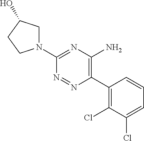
C1(N2CC(O)CC2)=NC(N)=C(C2=C(Cl)C(Cl)=CC=C2)N=N1
